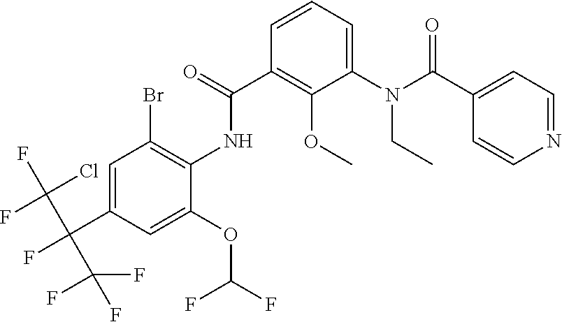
C1=C(C(F)(C(Cl)(F)F)C(F)(F)F)C=C(OC(F)F)C(NC(C2=C(OC)C(N(CC)C(=O)C3=CC=NC=C3)=CC=C2)=O)=C1Br
